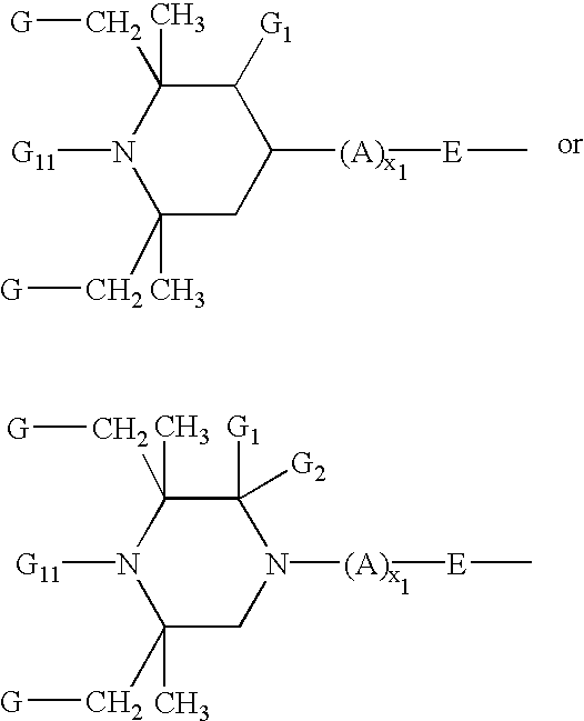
C1(C[G])(C)CC([(A)x][E]C)C([G1])C(C)(C[G])N1[G11].C1(C[G])(C)CN([(A)x][E]C)C([G1])([G2])C(C)(C[G])N1[G11]
